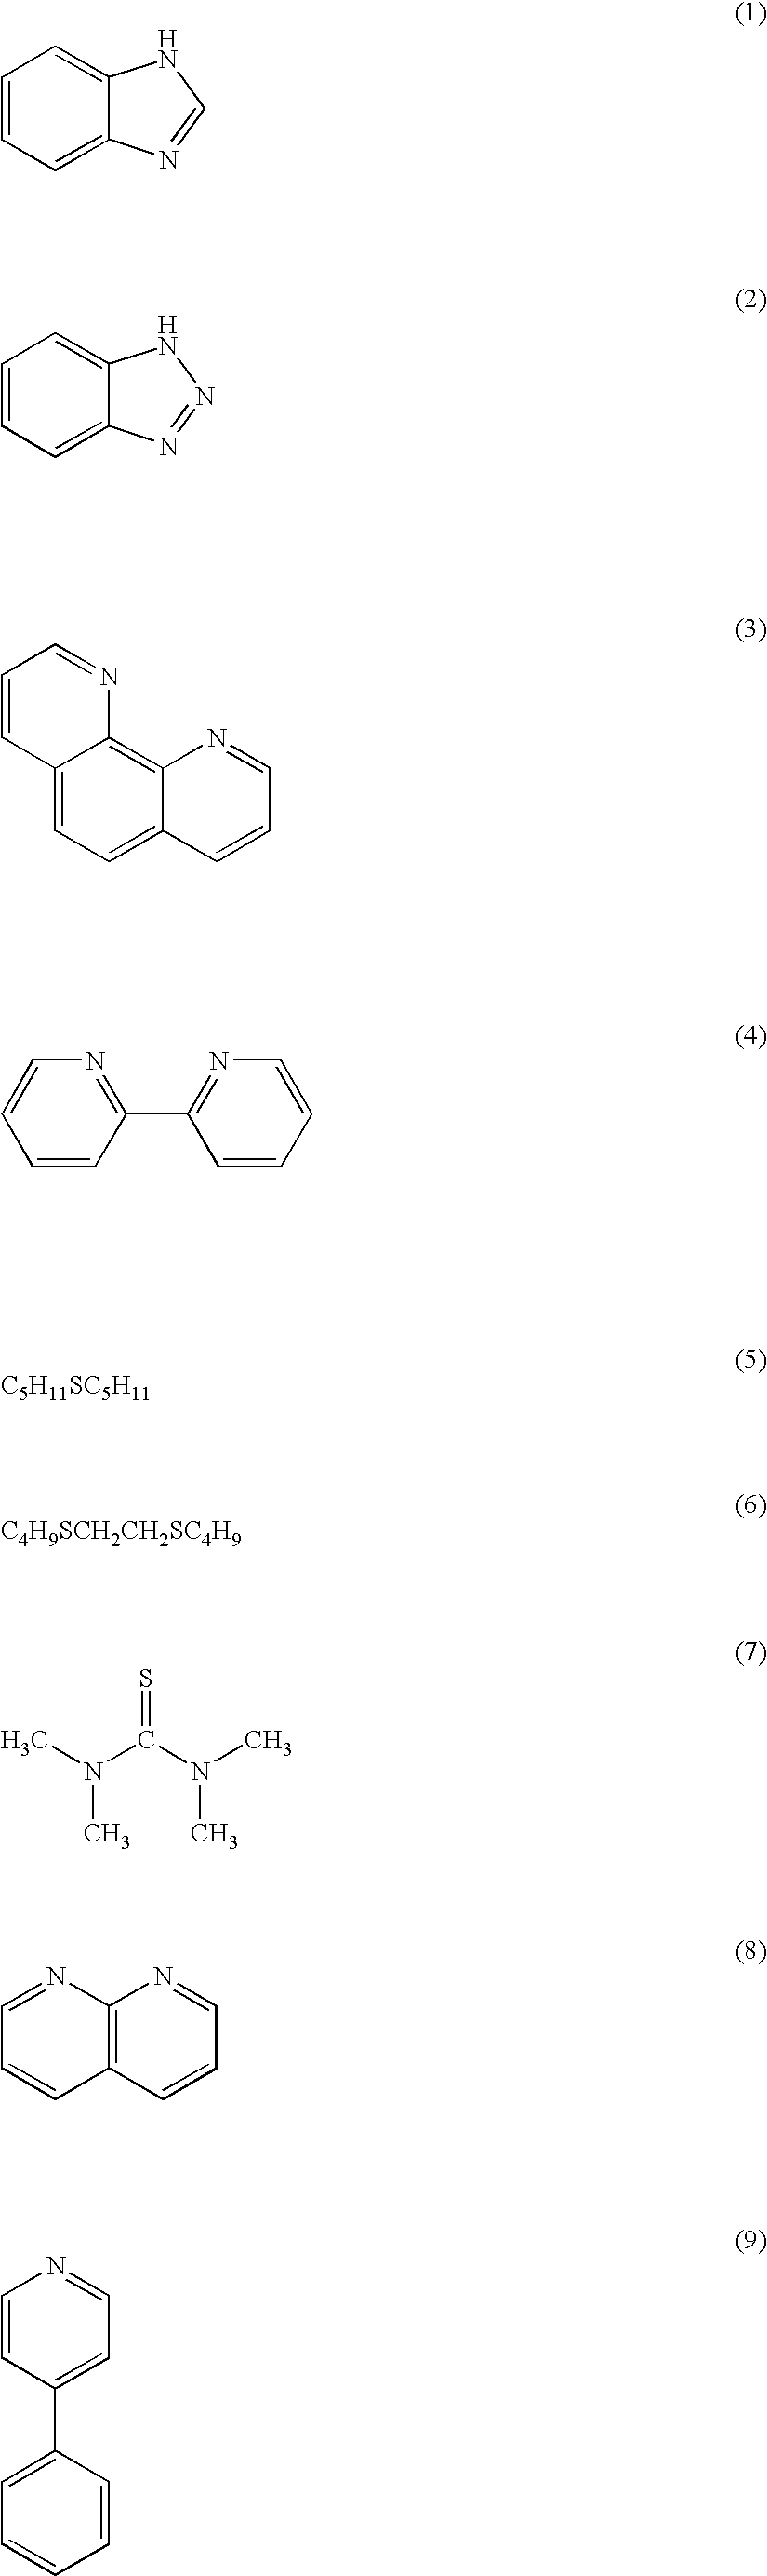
C1=CC=C2C(=C1)NC=N2.C1=CC=C2C(=C1)NN=N2.C12=CC=C3C(=C1N=CC=C2)N=CC=C3.C1=CC(C2=NC=CC=C2)=NC=C1.[C5H11SC5H11].[C4H9SCH2CH2SC4H9].CN(C(N(C)C)=S)C.C12=C(C=CC=N1)C=CC=N2.C1=CC(C2=CC=CC=C2)=CC=N1
